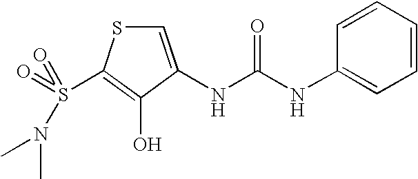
C1=C(NC(=O)NC2=CC=CC=C2)C(O)=C(S(=O)(N(C)C)=O)S1
